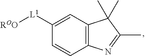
C12=C(C=C([L1][ROO])C=C1)C(C)(C)C(C)=N2
